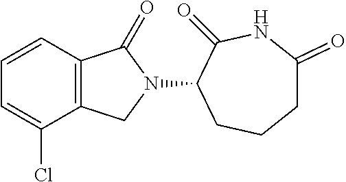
C1=CC2=C(C(Cl)=C1)CN(C1C(=O)NC(=O)CCC1)C2=O
